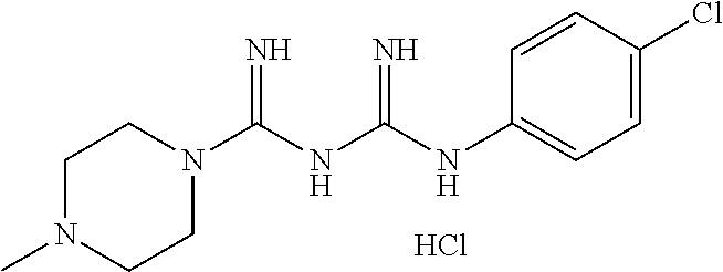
Cl.C1(NC(NC(N2CCN(C)CC2)=N)=N)=CC=C(Cl)C=C1
